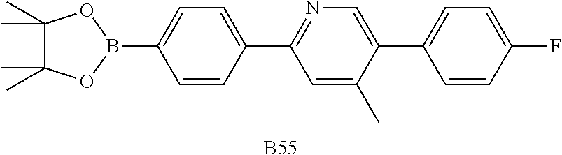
C1=CC(C2=NC=C(C3=CC=C(F)C=C3)C(C)=C2)=CC=C1B1OC(C)(C)C(C)(C)O1.[B55]
